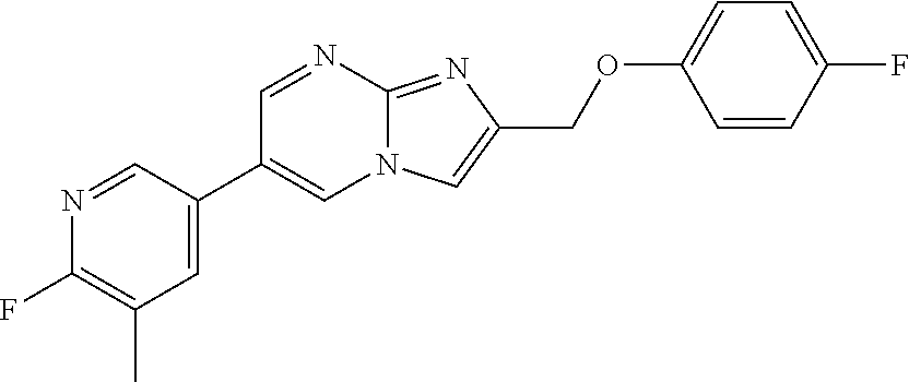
C1=C(C2=CN3C(=NC(COC4=CC=C(F)C=C4)=C3)N=C2)C=NC(F)=C1C
